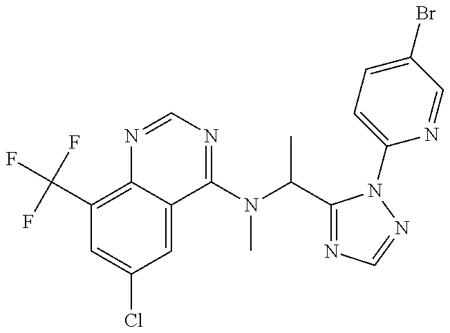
C1(C(F)(F)F)=C2C(=CC(Cl)=C1)C(N(C(C)C1=NC=NN1C1=CC=C(Br)C=N1)C)=NC=N2
